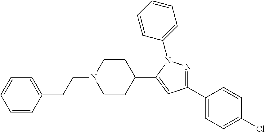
C1=CC(CCN2CCC(C3=CC(C4=CC=C(Cl)C=C4)=NN3C3=CC=CC=C3)CC2)=CC=C1
